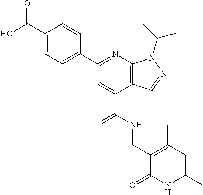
C1=C(C(=O)O)C=CC(C2=NC3=C(C(C(=O)NCC4=C(C)C=C(C)NC4=O)=C2)C=NN3C(C)C)=C1
